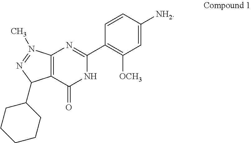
C12=C(C(=O)NC(C3=C([OCH3])C=C([NH2])C=C3)=N1)C(C1CCCCC1)N=N2C
